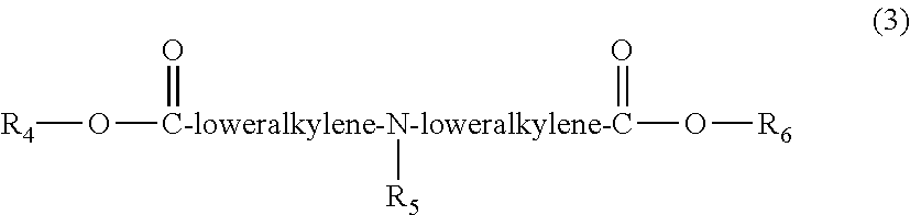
[R4]O[C-loweralkylene-N-loweralkylene-C](=O)([R5])(O[R6])=O
